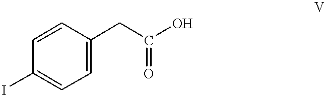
C1(I)=CC=C(CC(=O)O)C=C1
